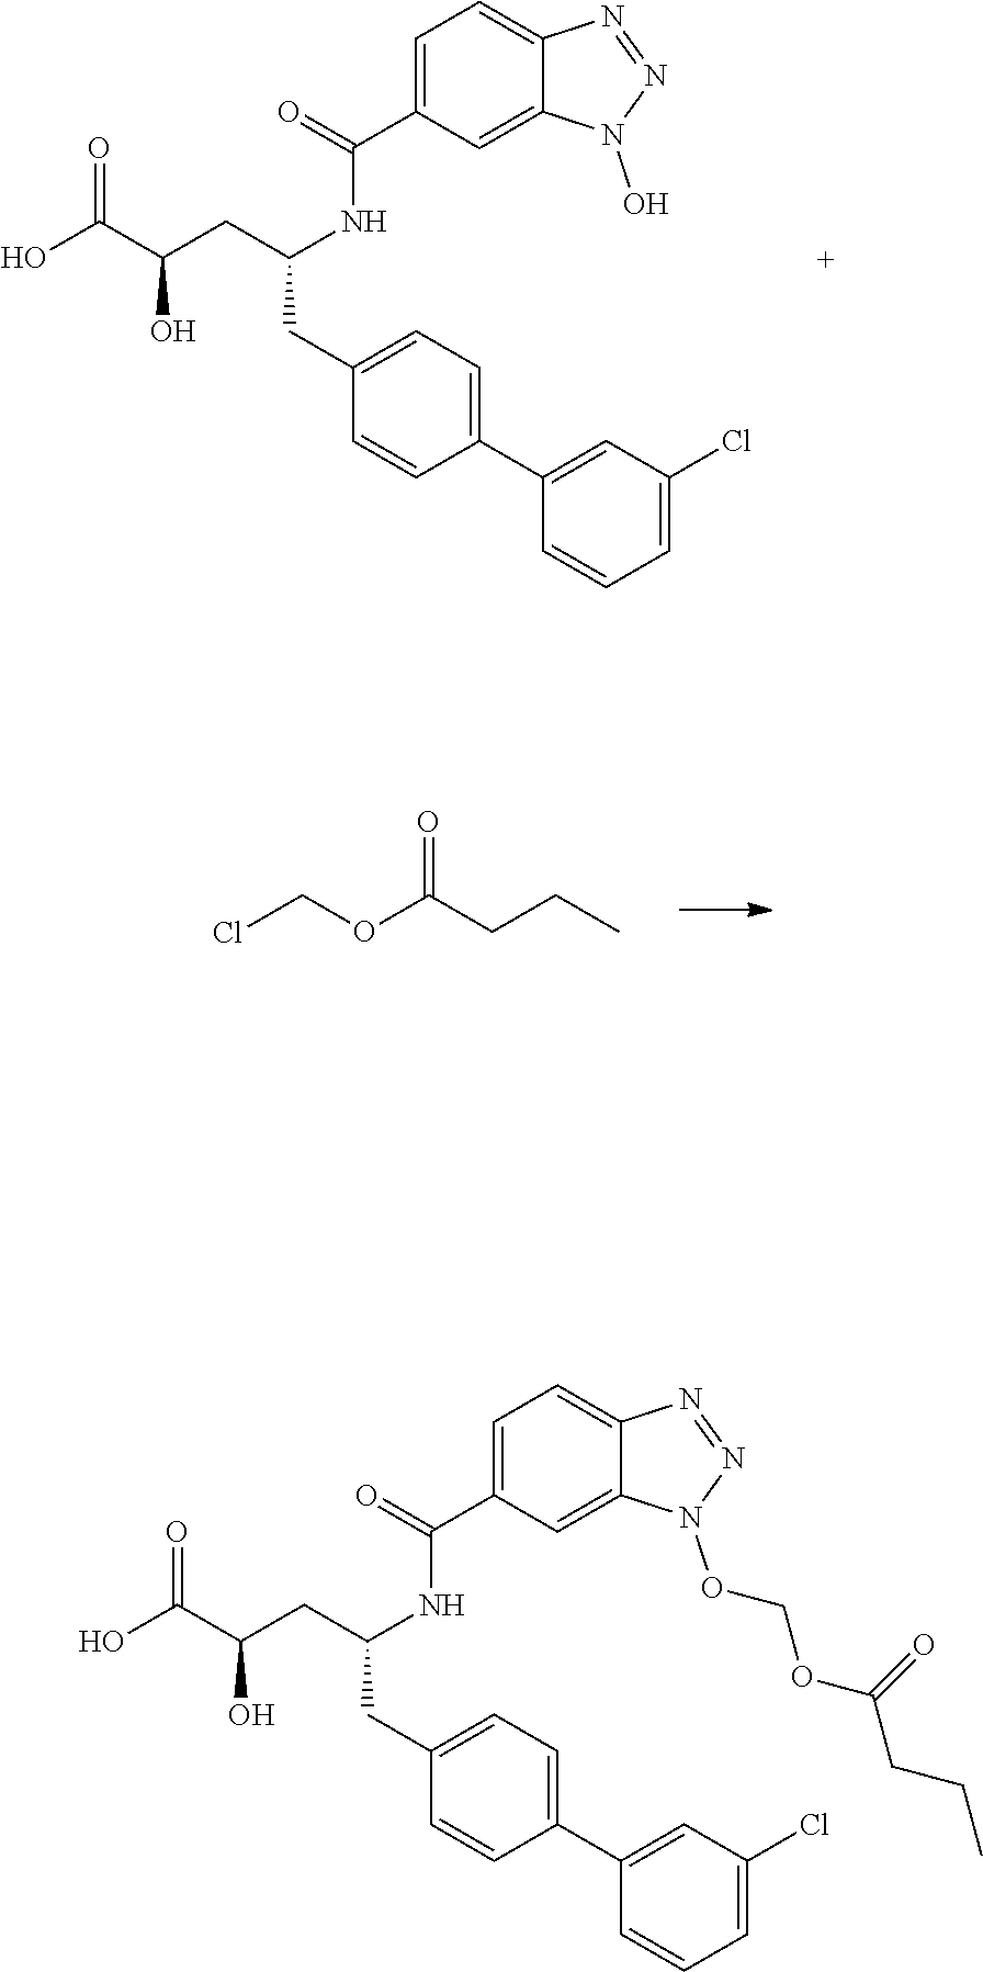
OC(C(O)CC(CC1=CC=C(C2=CC(Cl)=CC=C2)C=C1)NC(C1=CC=C2C(=C1)N(O)N=N2)=O)=O.C(OC(CCC)=O)Cl.OC(C(O)CC(CC1=CC=C(C2=CC(Cl)=CC=C2)C=C1)NC(C1=CC=C2C(=C1)N(OCOC(CCC)=O)N=N2)=O)=O
